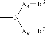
CN([XA][R6])[XB][R7]
